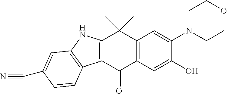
C12=C(C(=O)C3=C(C1(C)C)C=C(N1CCOCC1)C(O)=C3)C1=C(N2)C=C(C#N)C=C1
